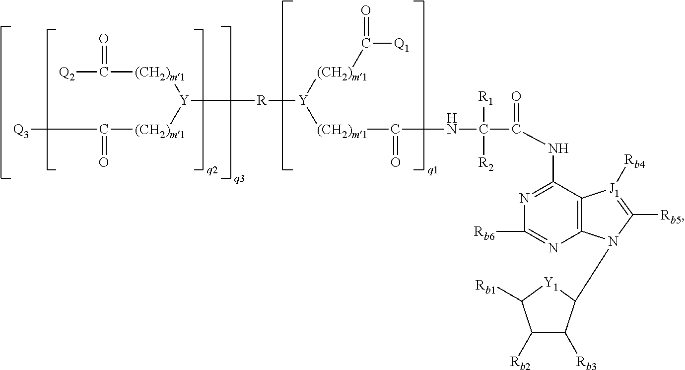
N1=C(NC(C(NC(=O)[(CH2)m1][Y]([(CH2)m1]C([Q1])=O)[R][Y]([(CH2)m1]C([Q2])=O)[(CH2)m1]C([Q3])=O)([R1])[R2])=O)C2=C(N=C1[Rb6])N(C1C([Rb3])C([Rb2])C([Rb1])[Y1]1)C([Rb5])=[J1]2[Rb4]
